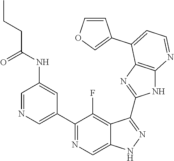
C1=NC=C(C2=NC=C3C(=C2F)C(C2=NC4=C(N2)N=CC=C4C2=COC=C2)=NN3)C=C1NC(CCC)=O
